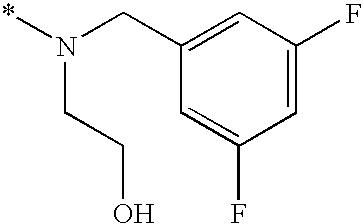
C1=C(CN(*)CCO)C=C(F)C=C1F
